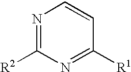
N1=C([R2])N=C([R1])C=C1
